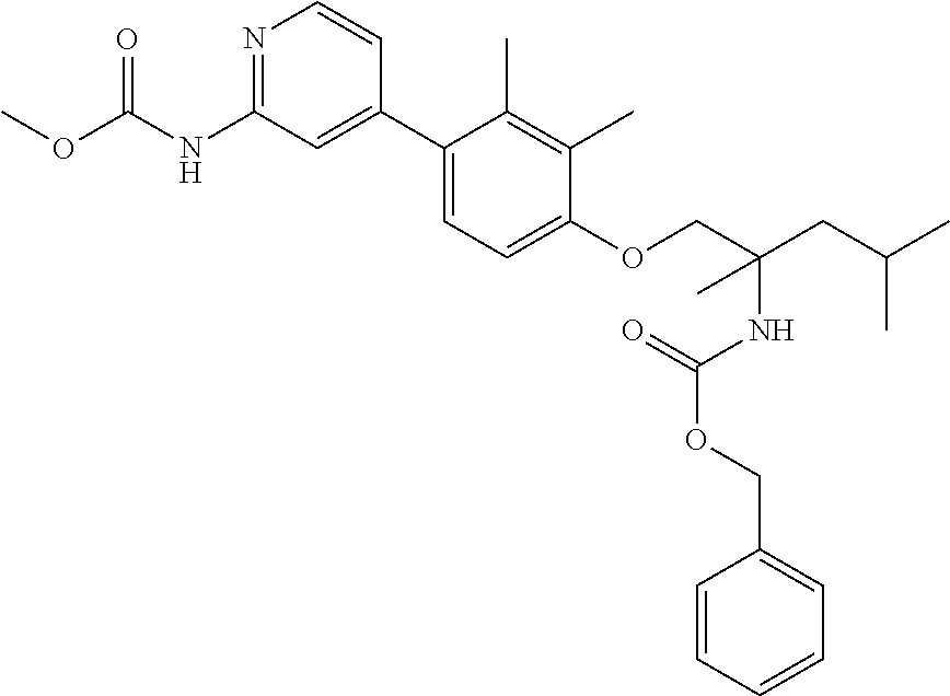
C1(C2=CC(NC(OC)=O)=NC=C2)=CC=C(OCC(CC(C)C)(NC(OCC2=CC=CC=C2)=O)C)C(C)=C1C
